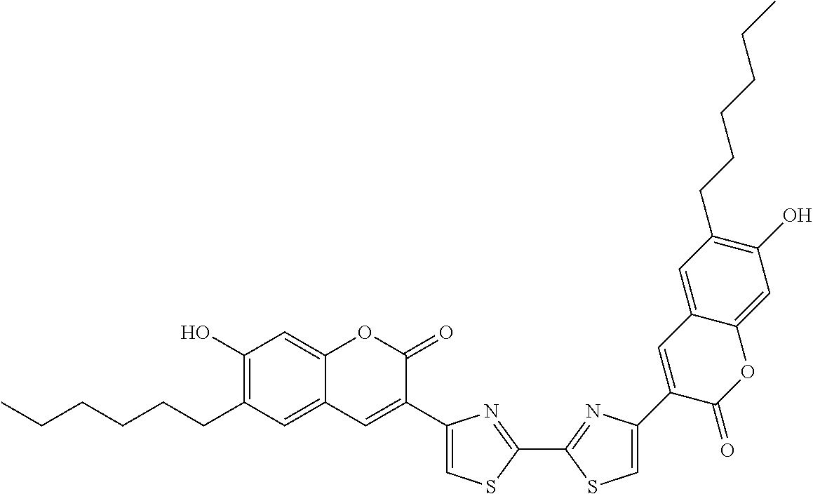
CCCCCCC1=C(O)C=C2C(=C1)C=C(C1=CSC(C3=NC(C4=CC5=CC(CCCCCC)=C(O)C=C5OC4=O)=CS3)=N1)C(=O)O2
